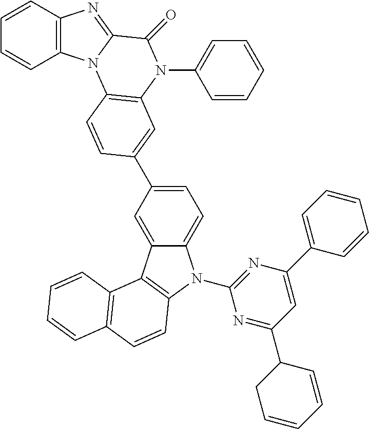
C1=CC2=C(C=C1)N1C(=N2)C(=O)N(C2=CC=CC=C2)C2=C1C=CC(C1=CC=C3C(=C1)C1=C(N3C3=NC(C4=CC=CC=C4)=CC(C4CC=CC=C4)=N3)C=CC3=C1C=CC=C3)=C2
